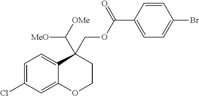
C1=C(Cl)C=C2C(=C1)C(C([MeO])[OMe])(COC(C1=CC=C(Br)C=C1)=O)CCO2
